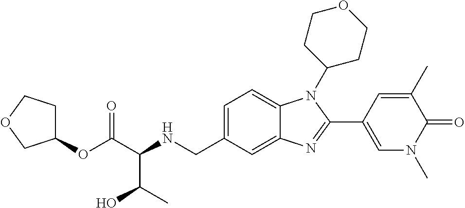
C1=C(CNC(C(OC2CCOC2)=O)C(C)O)C=C2C(=C1)N(C1CCOCC1)C(C1=CN(C)C(=O)C(C)=C1)=N2
